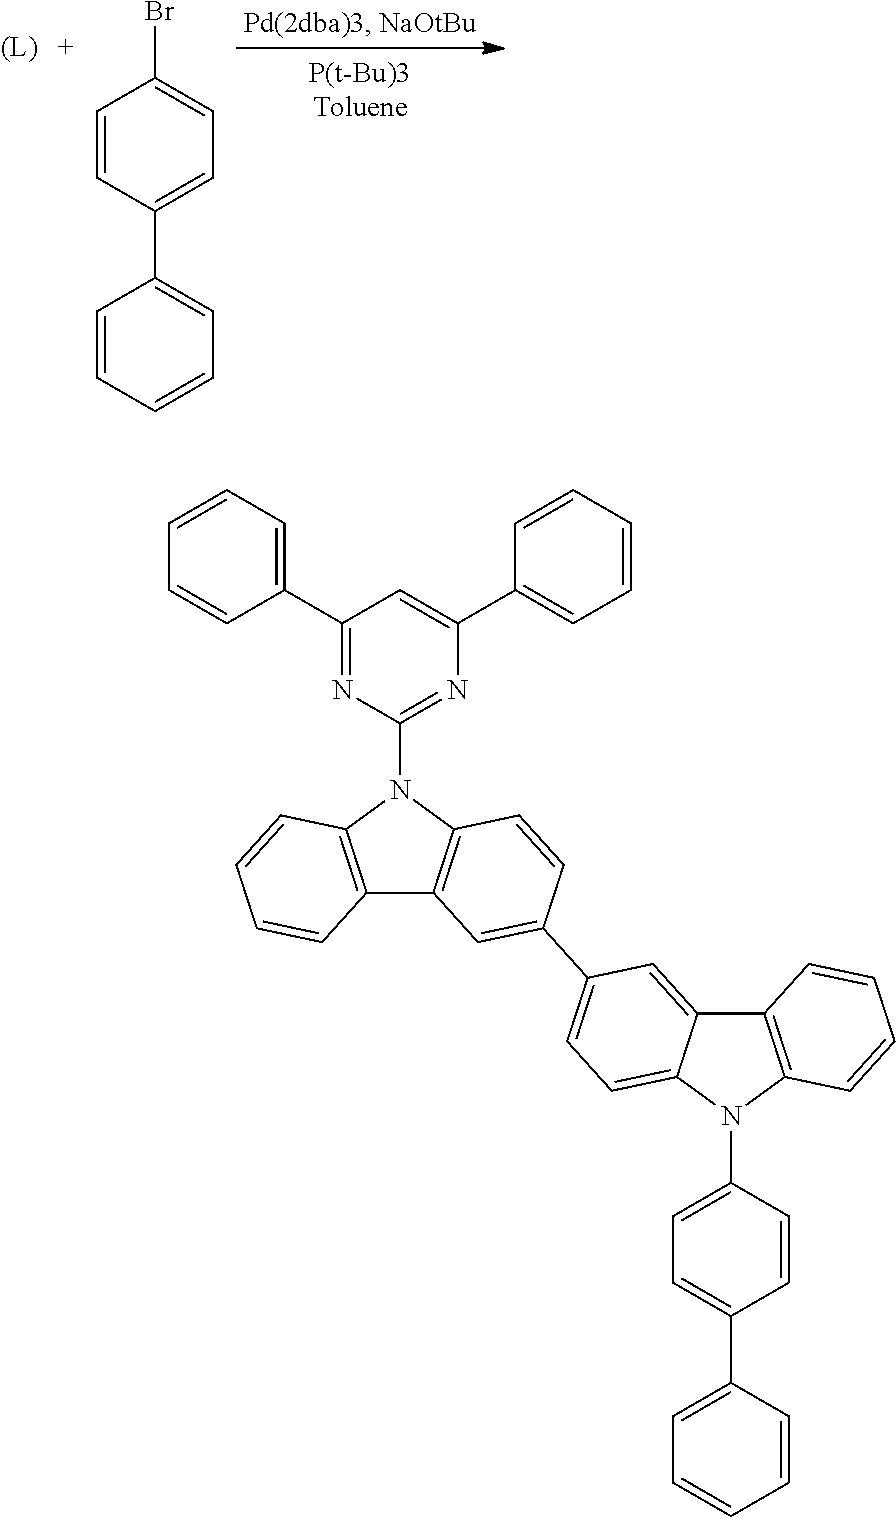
C1=CC=C(C2=NC(N3C4=C(C5=C3C=CC(C3=CC=C6C(=C3)C3=C(N6C6=CC=C(C7=CC=CC=C7)C=C6)C=CC=C3)=C5)C=CC=C4)=NC(C3=CC=CC=C3)=C2)C=C1.C1=CC(C2=CC=CC=C2)=CC=C1Br
